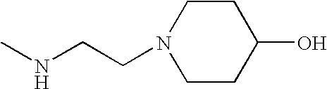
C1CN(CCNC)CCC1O
